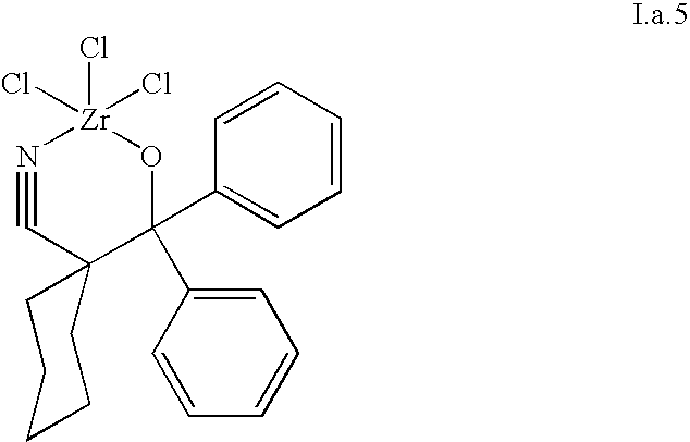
C1=C(C2(C3=CC=CC=C3)O[Zr](Cl)(Cl)(Cl)N#CC23CCCCC3)C=CC=C1
